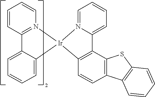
[Ir]12(C3=CC=CC=C3C3=N1C=CC=C3)N1=CC=CC=C1C1=C2C=CC2=C1SC1=C2C=CC=C1
